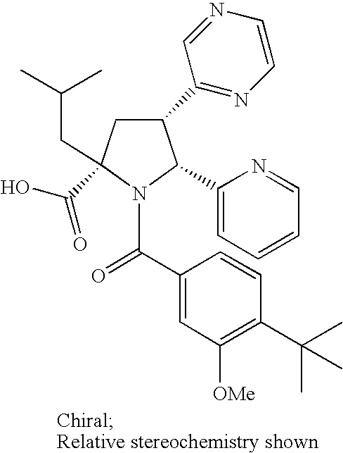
C1(C2=NC=CN=C2)CC(C(O)=O)(CC(C)C)N(C(C2=CC([OMe])=C(C(C)(C)C)C=C2)=O)C1C1=CC=CC=N1
